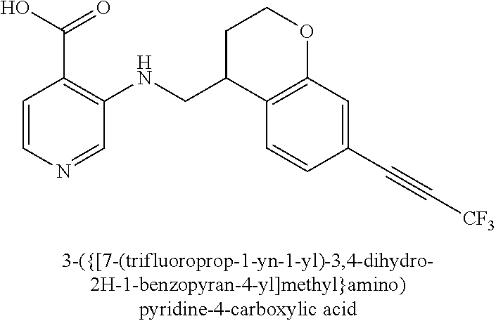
C1=CN=CC(NCC2C3=C(OCC2)C=C(C#C[CF3])C=C3)=C1C(O)=O
